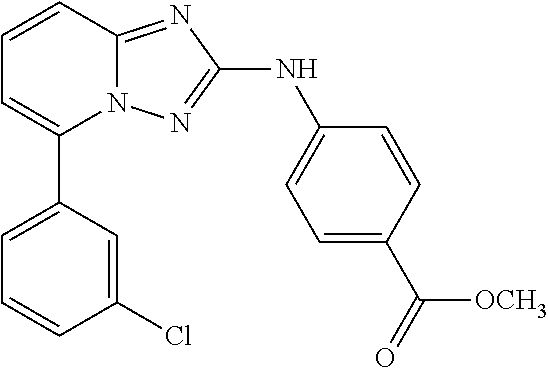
C1=CC2=NC(NC3=CC=C(C([OCH3])=O)C=C3)=NN2C(C2=CC=CC(Cl)=C2)=C1
